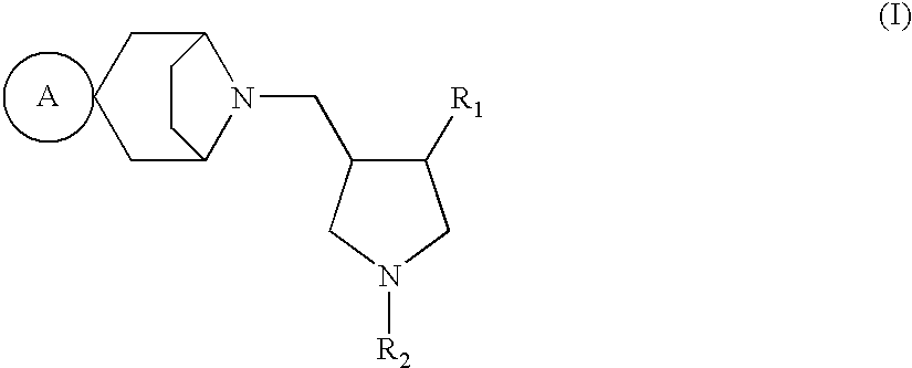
C12CCCC(N1CC1C([R1])CN([R2])C1)CC2.[A]
